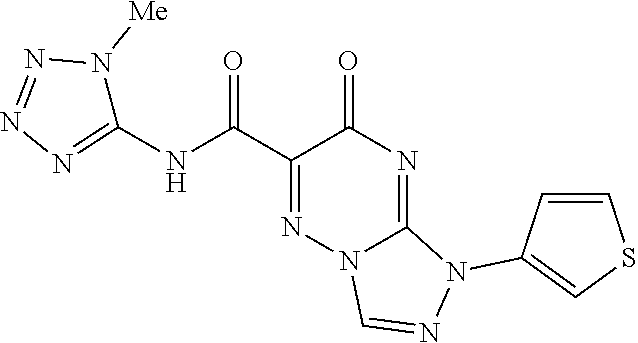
N1=C(C(=O)NC2=NN=NN2[Me])C(=O)N=C2N1C=NN2C1=CSC=C1
